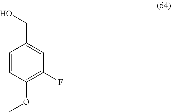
C1=CC(OC)=C(F)C=C1CO
